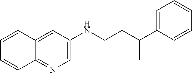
C1=C(NCCC(C2=CC=CC=C2)C)C=C2C(=N1)C=CC=C2
